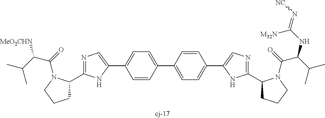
C1C(C2=NC=C(C3=CC=C(C4=CC=C(C5=CN=C(C6CCCN6C(C(C(C)C)NC(=N[NC])[M32N])=O)N5)C=C4)C=C3)N2)N(C(C(C(C)C)[MeO2CHN])=O)CC1
